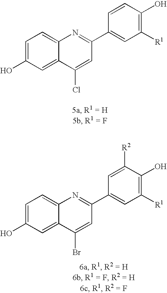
C1=C(O)C=C2C(=C1)N=C(C1=CC([R1])=C(O)C=C1)C=C2Cl.C1=C(O)C=C2C(=C1)N=C(C1=CC([R1])=C(O)C([R2])=C1)C=C2Br
